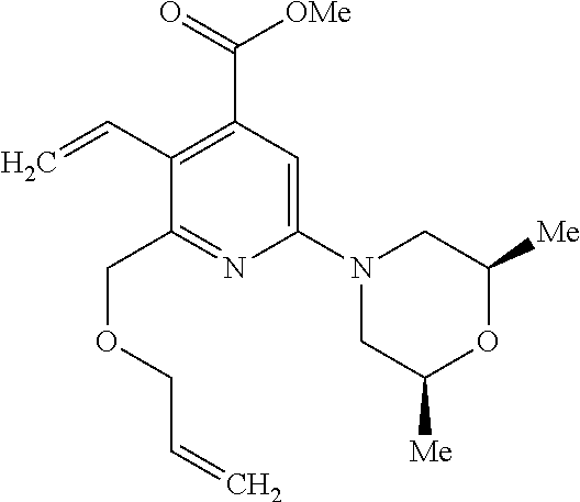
C1(C=C)=C(C(=O)[OMe])C=C(N2CC([Me])OC([Me])C2)N=C1COCC=C
